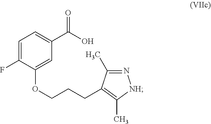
C1=C(F)C(OCCCC2=C(C)[NH]N=C2C)=CC(C(O)=O)=C1
